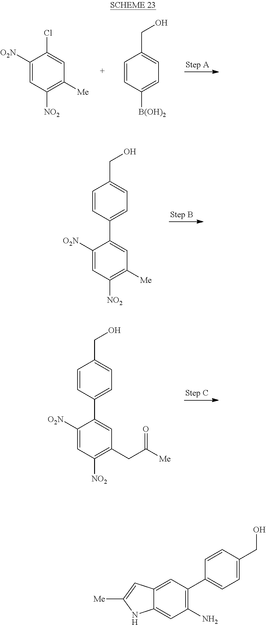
C1([O2N])=CC([NO2])=C([Me])C=C1Cl.C1=CC([B(OH)2])=CC=C1CO.C1([O2N])=CC([NO2])=C([Me])C=C1C1=CC=C(CO)C=C1.C1([O2N])=CC([NO2])=C(CC([Me])=O)C=C1C1=CC=C(CO)C=C1.C12=CC(C3=CC=C(CO)C=C3)=C(N)C=C1NC([Me])=C2
